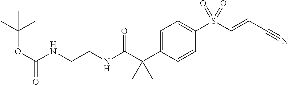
N(C(C(C1=CC=C(S(C=CC#N)(=O)=O)C=C1)(C)C)=O)CCNC(OC(C)(C)C)=O
